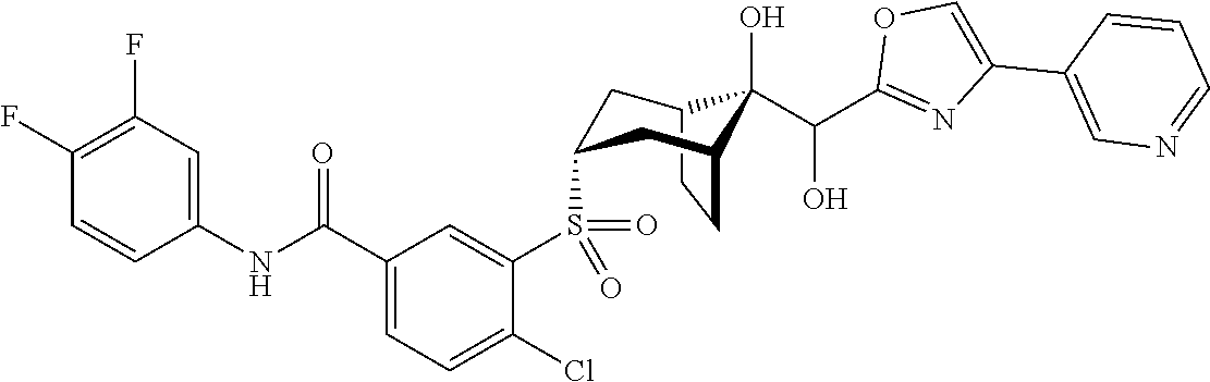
C12CCC(CC(S(C3=CC(C(NC4=CC(F)=C(F)C=C4)=O)=CC=C3Cl)(=O)=O)C1)C2(O)C(O)C1=NC(C2=CN=CC=C2)=CO1
